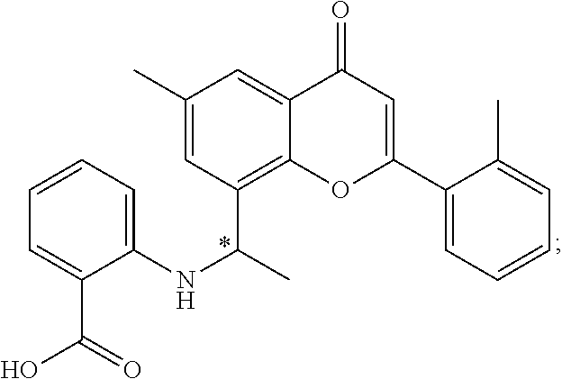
C1(NC(C)C2=C3C(=CC(C)=C2)C(=O)C=C(C2=CC=CC=C2C)O3)=CC=CC=C1C(=O)O
